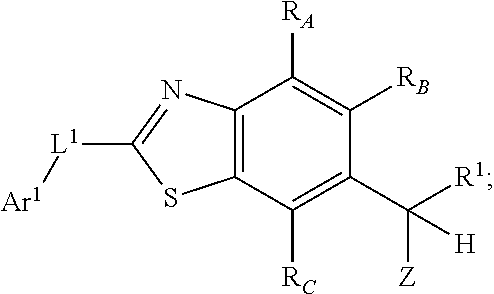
C12=C(N=C([L1][Ar1])S1)C([RA])=C([RB])C(C([R1])([Z])[H])=C2[RC]
